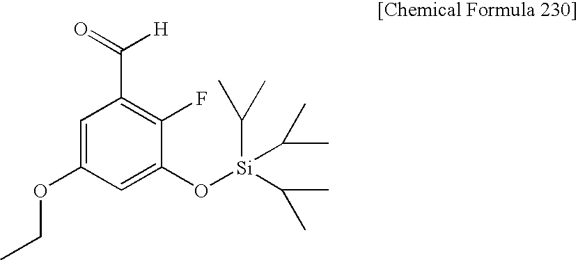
C1=C(OCC)C=C(O[Si](C(C)C)(C(C)C)C(C)C)C(F)=C1C(=O)[H]
